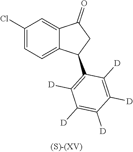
C1(Cl)=CC=C2C(=C1)C(=O)CC2C1=C([D])C([D])=C([D])C([D])=C1[D]
